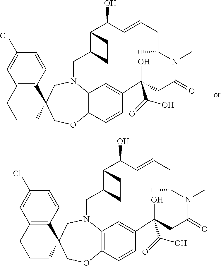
C12=C(C=CC(Cl)=C1)C1(CCC2)COC2=C3N(C1)CC1C(C(O)C=CCC(C)N(C)C(=O)CC(C(=O)O)(O)C(=C3)C=C2)CC1.C12=C(C=CC(Cl)=C1)C1(CCC2)COC2=C3N(C1)CC1C(C(O)C=CCC(C)N(C)C(=O)CC(C(=O)O)(O)C(=C3)C=C2)CC1
